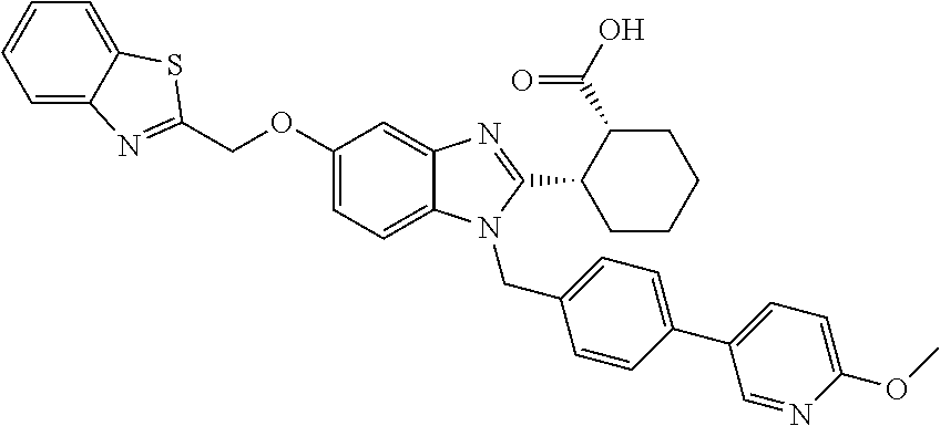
C1(OCC2=NC3=CC=CC=C3S2)=CC=C2C(=C1)N=C(C1CCCCC1C(O)=O)N2CC1=CC=C(C2=CC=C(OC)N=C2)C=C1
